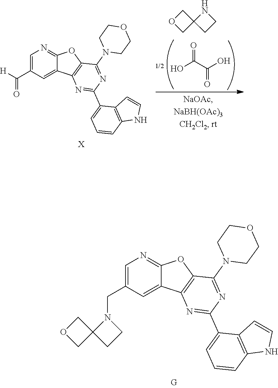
C1=C(C(=O)[H])C=C2C(=N1)OC1=C2N=C(C2=CC=CC3=C2C=CN3)N=C1N1CCOCC1.O=C(O)C(=O)O.[X].C1OCC12NCC2.C1=C(CN2C3(CC2)COC3)C=C2C(=N1)OC1=C2N=C(C2=CC=CC3=C2C=CN3)N=C1N1CCOCC1
